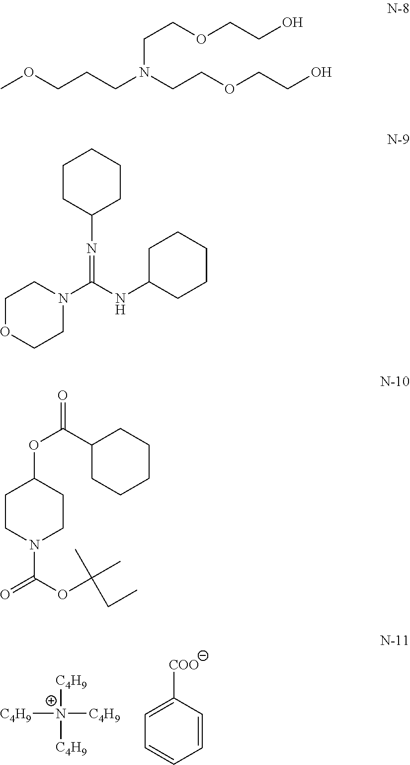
[C4H9][N+]([C4H9])([C4H9])[C4H9].C1=CC([COO])=CC=C1.COCCCN(CCOCCO)CCOCCO.C1CC(N=C(N2CCOCC2)NC2CCCCC2)CCC1.C1(C(OC2CCN(C(OC(CC)(C)C)=O)CC2)=O)CCCCC1
